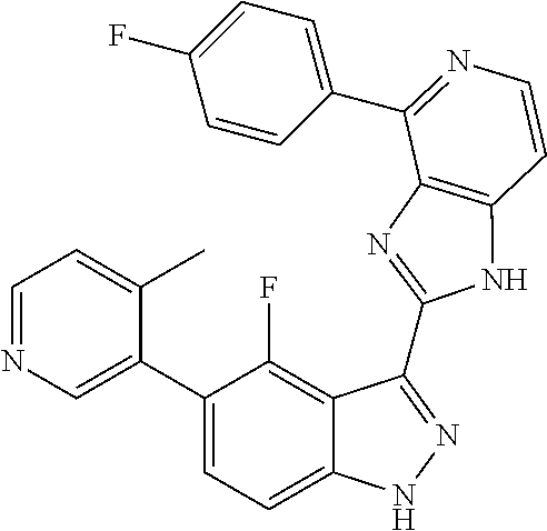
C1=C(C2=CC=C3C(=C2F)C(C2=NC4=C(N2)C=CN=C4C2=CC=C(F)C=C2)=NN3)C(C)=CC=N1
